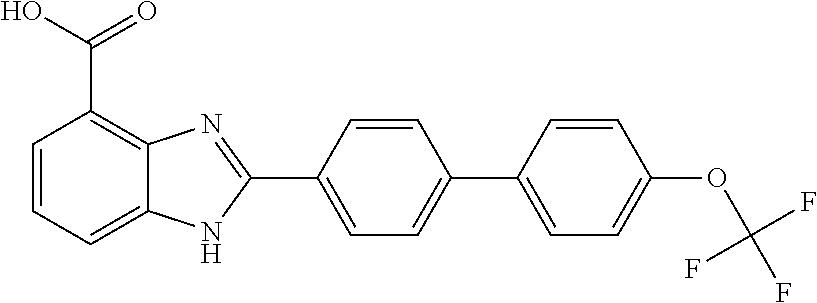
C1=C(C2=NC3=C(C(O)=O)C=CC=C3N2)C=CC(C2=CC=C(OC(F)(F)F)C=C2)=C1
